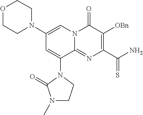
C1(N2CCOCC2)=CN2C(=NC(C(=S)N)=C([OBn])C2=O)C(N2C(=O)N(C)CC2)=C1
